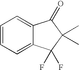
C1=CC=C2C(=C1)C(=O)C(C)(C)C2(F)F
